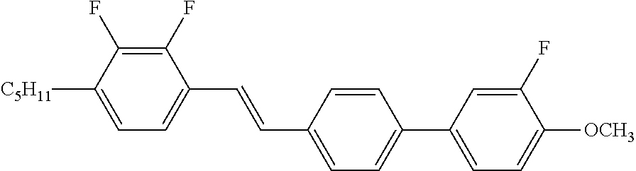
C1(F)=C(F)C([C5H11])=CC=C1C=CC1=CC=C(C2=CC=C([OCH3])C(F)=C2)C=C1
